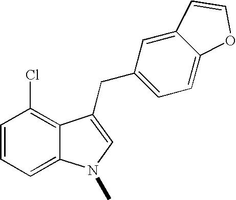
C1=CC=C2C(=C1Cl)C(CC1=CC=C3C(=C1)C=CO3)=CN2C
